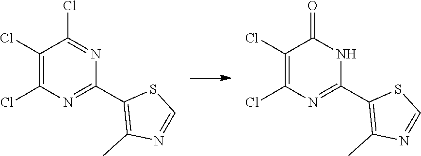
C1(C2=C(C)N=CS2)=NC(Cl)=C(Cl)C(Cl)=N1.C1(C2=C(C)N=CS2)=NC(Cl)=C(Cl)C(=O)N1
